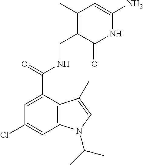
ClC1=CC2=C(C(C(NCC3=C(C)C=C(N)NC3=O)=O)=C1)C(C)=CN2C(C)C
